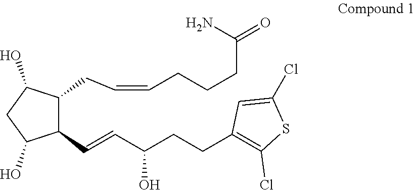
C1(C=CC(CCC2=C(Cl)SC(Cl)=C2)O)C(CC=CCCCC(=O)N)C(O)CC1O
